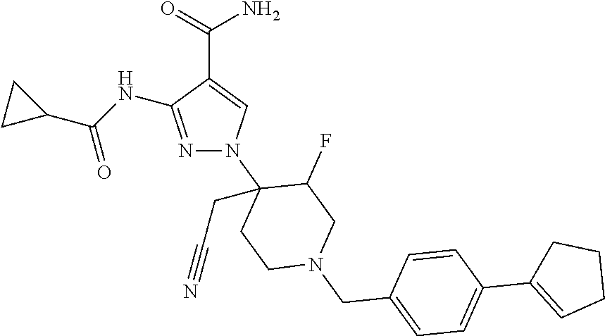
N1=C(NC(C2CC2)=O)C(C(=O)N)=CN1C1(CC#N)CCN(CC2=CC=C(C3=CCCC3)C=C2)CC1F
